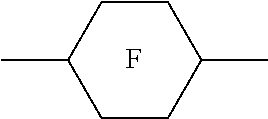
CC1CCC(C)CC1.F
